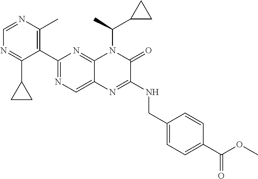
C1(C2=NC=C3C(=N2)N(C(C2CC2)C)C(=O)C(NCC2=CC=C(C(=O)OC)C=C2)=N3)=C(C)N=CN=C1C1CC1
